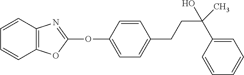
C1(OC2=NC3=C(O2)C=CC=C3)=CC=C(CCC(C)(C2=CC=CC=C2)O)C=C1
